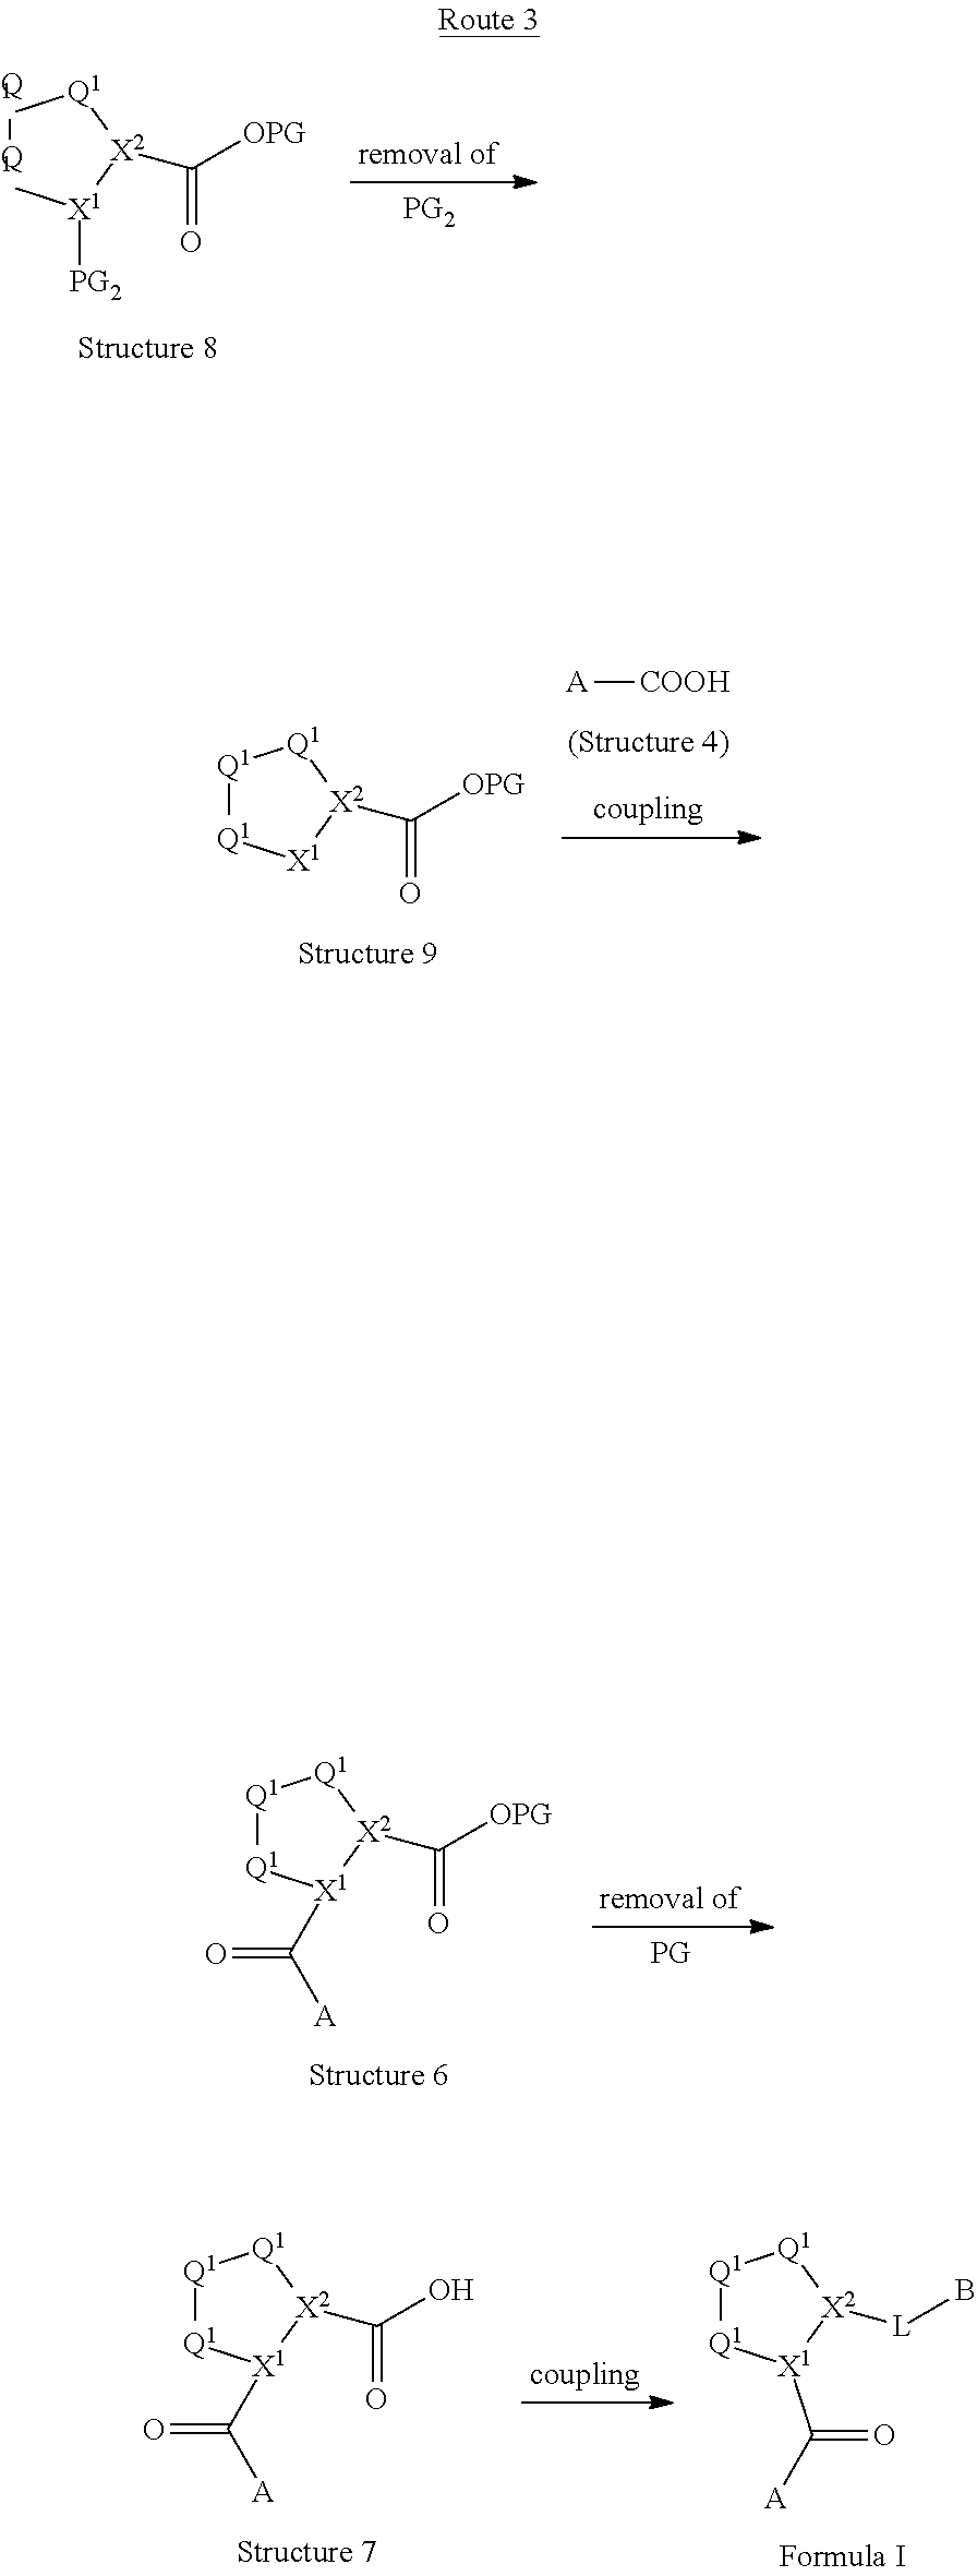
[Q1]1[Q1][X1]([PG2])[X2](C([OPG])=O)[Q1]1.[Q1]1[Q1][X1](C([A])=O)[X2](C([OPG])=O)[Q1]1.[Q1]1[Q1][X1](C([A])=O)[X2](C(O)=O)[Q1]1.[Q1]1[Q1][X1](C([A])=O)[X2]([L]B)[Q1]1.[A][COOH].[Q1]1[Q1][X1][X2](C([OPG])=O)[Q1]1
